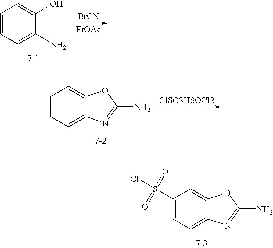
C1(S(Cl)(=O)=O)=CC=C2C(=C1)OC(N)=N2.[BrCN].[EtOAc].C1=CC=C(N)C(O)=C1.[ClSO3HSOCl2].C1=CC=C2C(=C1)OC(N)=N2
